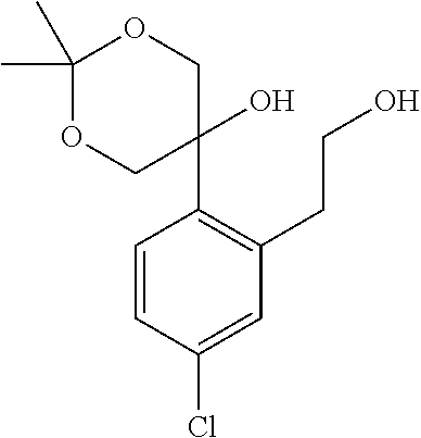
C1=CC(Cl)=CC(CCO)=C1C1(O)COC(C)(C)OC1
